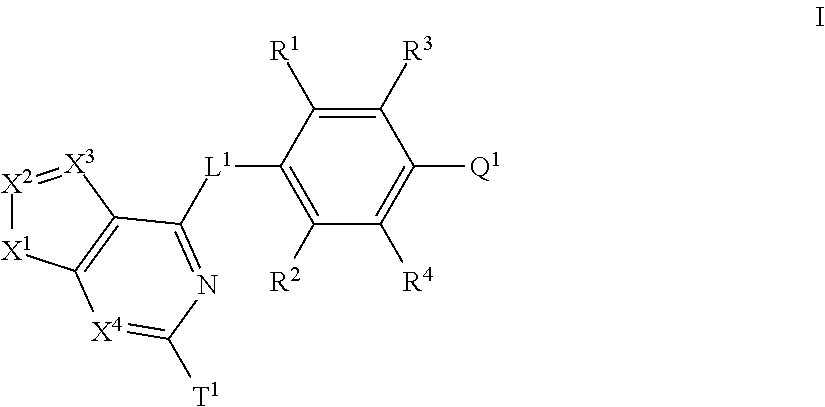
C1([R3])=C([R1])C([L1]C2=NC([T1])=[X4]C3=C2[X3]=[X2][X1]3)=C([R2])C([R4])=C1[Q1]
